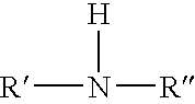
[R]N([R])[H]
